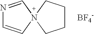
N1=CN2(C=C1)CCCC2.[BF4-]
